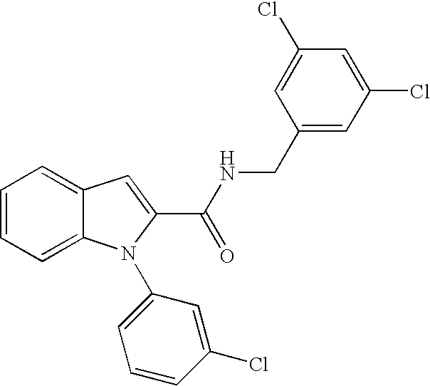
C1=C2C(=CC=C1)N(C1=CC=CC(Cl)=C1)C(C(=O)NCC1=CC(Cl)=CC(Cl)=C1)=C2
